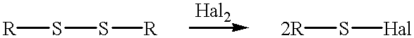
[R]SS[R].[2R]S[Hal]
